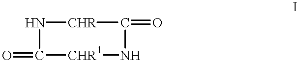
C1(=O)[CHR1]NC(=O)[CHR]N1
